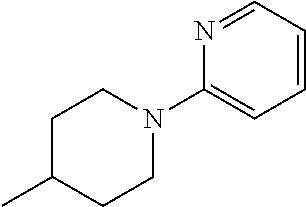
C1C(C)CCN(C2=CC=CC=N2)C1
